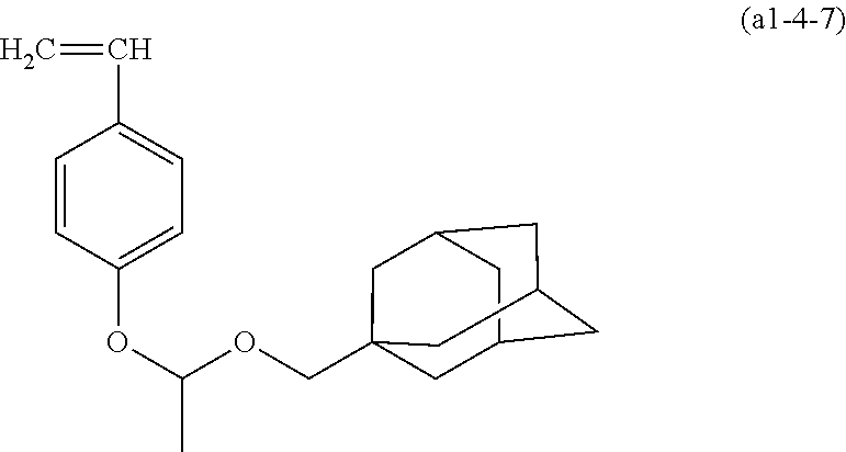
C=CC1=CC=C(OC(OCC23CC4CC(CC(C2)C4)C3)C)C=C1
